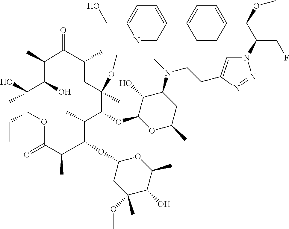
C(C(CF)N1C=C(CCN(C2C(O)C(OC3C(C)C(OC4CC(OC)(C)C(O)C(C)O4)C(C)C(=O)OC(CC)C(C)(O)C(O)C(C)C(=O)C(C)CC3(OC)C)OC(C)C2)C)N=N1)(OC)C1=CC=C(C2=CC=C(CO)N=C2)C=C1
